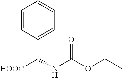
C1=CC(C(NC(OCC)=O)[HOOC])=CC=C1
